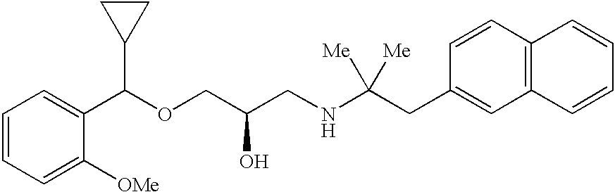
C1=CC=C([OMe])C(C(OCC(CNC(CC2=CC3=C(C=C2)C=CC=C3)([Me])[Me])O)C2CC2)=C1
